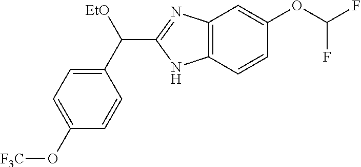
C12=C(C=CC(OC(F)F)=C1)NC(C(C1=CC=C(O[F3C])C=C1)[EtO])=N2
